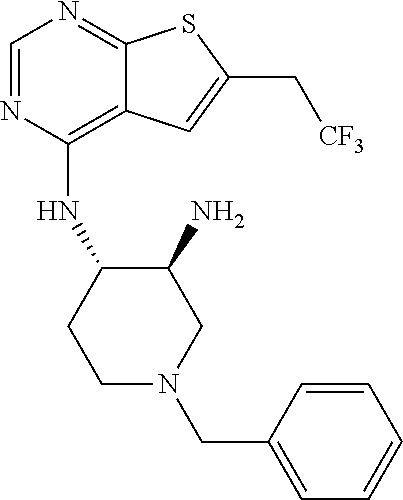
C1=NC(NC2CCN(CC3=CC=CC=C3)CC2N)=C2C(=N1)SC(C[CF3])=C2
